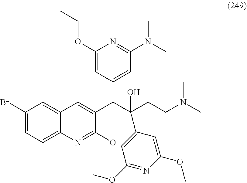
C1(Br)=CC=C2C(=C1)C=C(C(C(CCN(C)C)(C1=CC(OC)=NC(OC)=C1)O)C1=CC(N(C)C)=NC(OCC)=C1)C(OC)=N2
